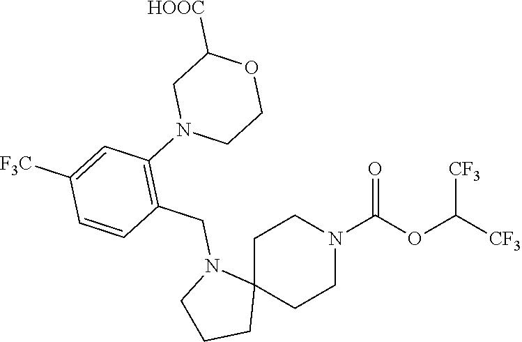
C1C2(CCN(C(OC([CF3])[CF3])=O)C1)N(CC1=C(N3CCOC([HOOC])C3)C=C([F3C])C=C1)CCC2
